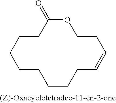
O1C(=O)CCCCCCCCC=CCC1
